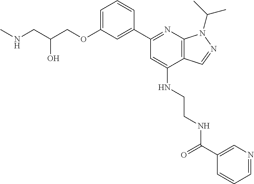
C(C(COC1=CC=CC(C2=NC3=C(C(NCCNC(C4=CN=CC=C4)=O)=C2)C=NN3C(C)C)=C1)O)NC
